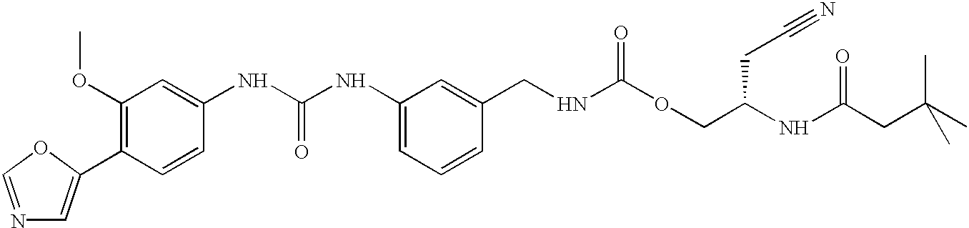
N1=COC(C2=C(OC)C=C(NC(NC3=CC=CC(CNC(OCC(NC(CC(C)(C)C)=O)CC#N)=O)=C3)=O)C=C2)=C1
